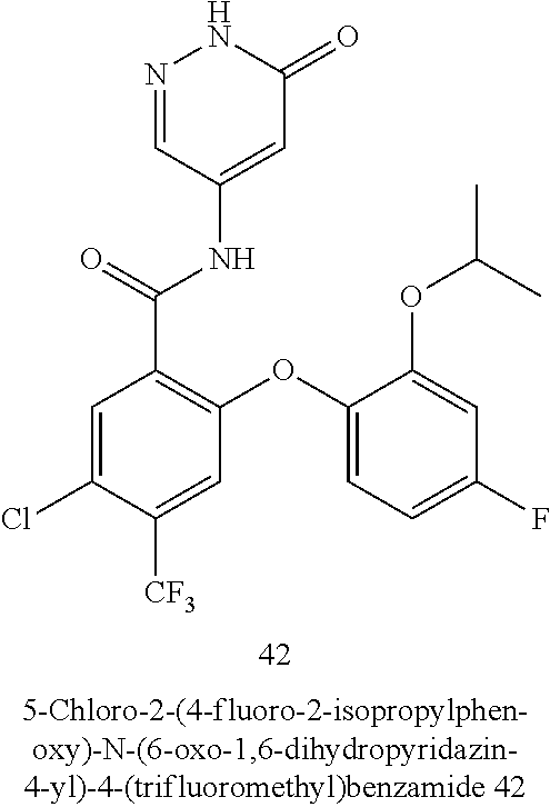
N1=CC(NC(=O)C2=C(OC3=CC=C(F)C=C3OC(C)C)C=C([CF3])C(Cl)=C2)=CC(=O)N1
